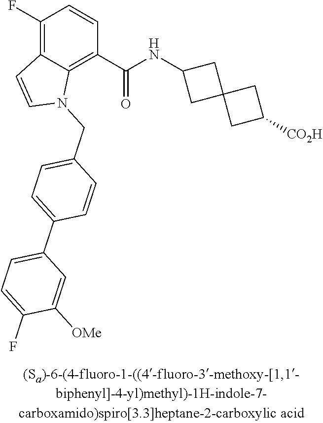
C1(F)=C2C(=C(C(NC3CC4(C3)CC([CO2H])C4)=O)C=C1)N(CC1=CC=C(C3=CC=C(F)C([OMe])=C3)C=C1)C=C2
